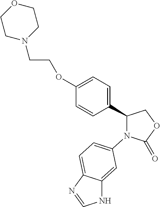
C1(C2=CC=C(OCCN3CCOCC3)C=C2)COC(=O)N1C1=CC=C2C(=C1)NC=N2
